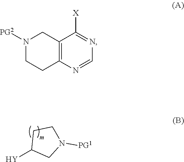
[Y]C1CN([PG1])CC1.C12=C(N=CN=C1[X])CCN([PG2])C2
